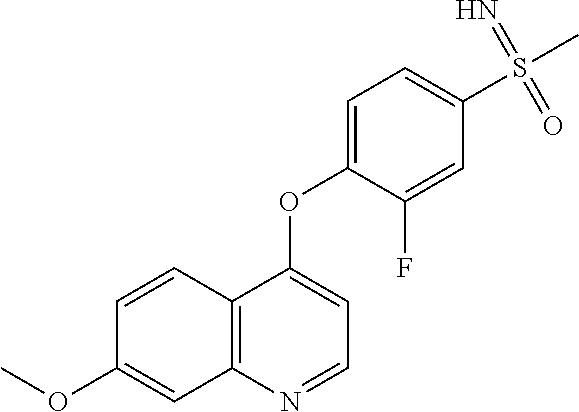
C12=C(N=CC=C1OC1=CC=C(S(C)(=N)=O)C=C1F)C=C(OC)C=C2
